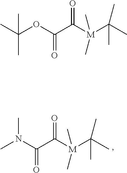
CC(C)(OC(=O)C(=O)[M](C(C)(C)C)(C)C)C.CN(C(=O)C(=O)[M](C(C)(C)C)(C)C)C
